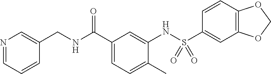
N1=CC=CC(CNC(C2=CC=C(C)C(NS(C3=CC4=C(C=C3)OCO4)(=O)=O)=C2)=O)=C1
